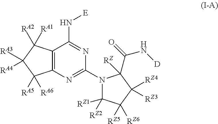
C12=C(N=C(N3C([RZ1])([RZ2])C([RZ5])([RZ6])C([RZ4])([RZ3])C3(C(=O)N[D])[RZ])N=C1N[E])C([RA5])([RA6])C([RA3])([RA4])C2([RA1])[RA2]
